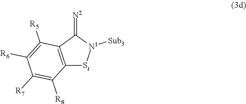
C12=C(C(=[N2])[N1]([Sub3])[St]1)C([R5])=C([R6])C([R7])=C2[R8]
